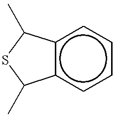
c12c(cccc1)C(C)SC2C
